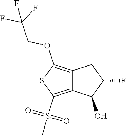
C12=C(OCC(F)(F)F)SC(S(C)(=O)=O)=C1C(O)C(F)C2
